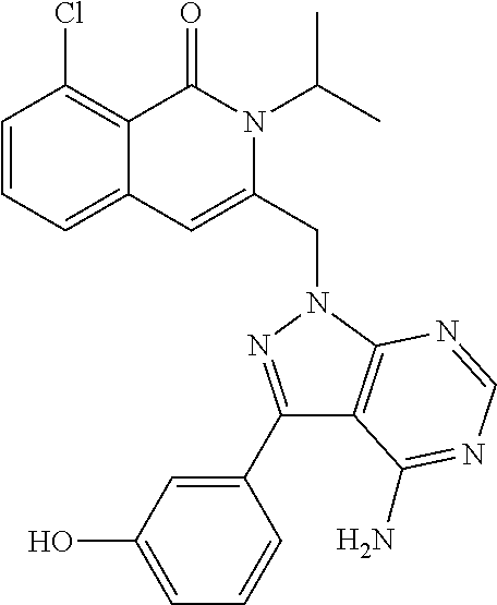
C1=CC=C2C(=C1Cl)C(=O)N(C(C)C)C(CN1C3=C(C(C4=CC(O)=CC=C4)=N1)C(N)=NC=N3)=C2
